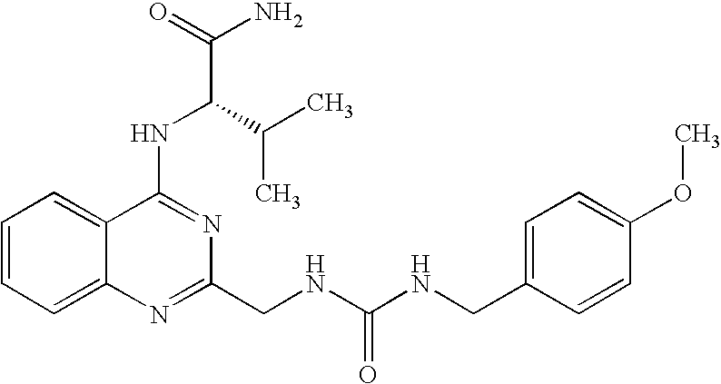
C1=CC=C2C(=C1)C(NC(C(N)=O)C(C)C)=NC(CNC(NCC1=CC=C(OC)C=C1)=O)=N2
